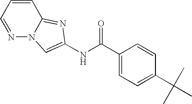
C1=CC=NN2C1=NC(NC(=O)C1=CC=C(C(C)(C)C)C=C1)=C2
